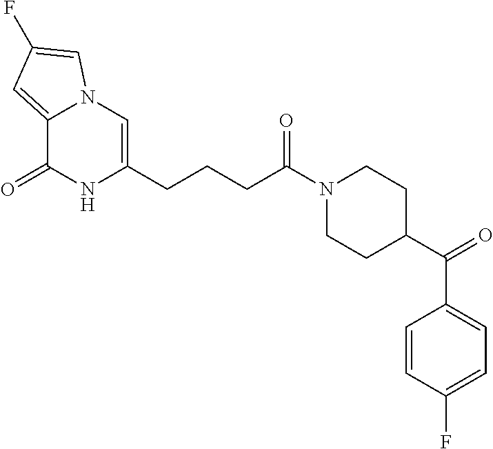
C12=CC(F)=CN1C=C(CCCC(N1CCC(C(C3=CC=C(F)C=C3)=O)CC1)=O)NC2=O
